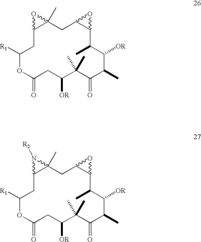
C12CC([R1])OC(=O)CC([OR])C(C)(C)C(=O)C(C)C([OR])C(C)C3C(CC1(C)O2)O3.C12CC([R1])OC(=O)CC([OR])C(C)(C)C(=O)C(C)C([OR])C(C)C3C(CC1(C)N2[R2])O3
